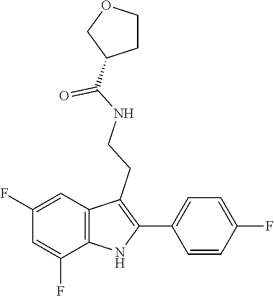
O=C(NCCC1=C(C2=CC=C(F)C=C2)NC2=C1C=C(F)C=C2F)C1COCC1
